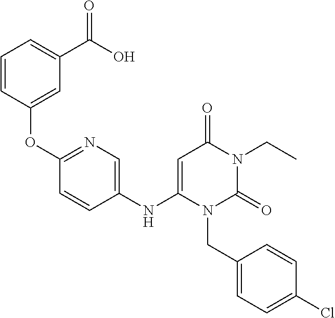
C1(NC2=CC(=O)N(CC)C(=O)N2CC2=CC=C(Cl)C=C2)=CN=C(OC2=CC(C(O)=O)=CC=C2)C=C1
